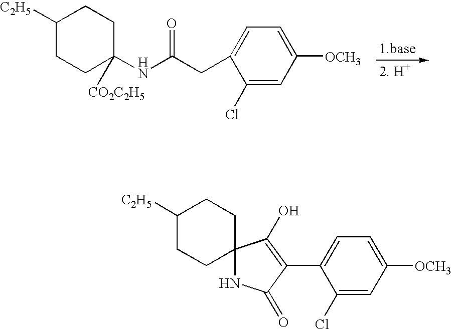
C1([C2H5])CCC2(CC1)NC(=O)C(C1=CC=C([OCH3])C=C1Cl)=C2O.C1([C2H5])CCC(NC(CC2=CC=C([OCH3])C=C2Cl)=O)([CO2C2H5])CC1
